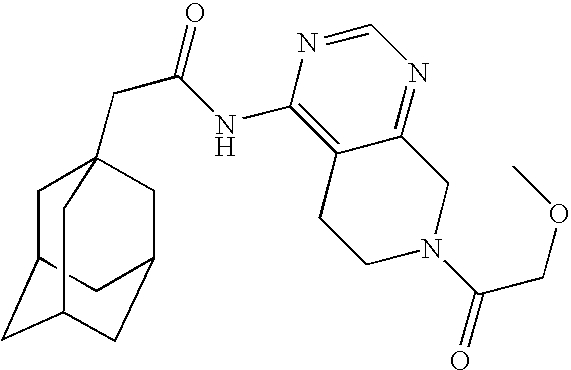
C1C2CC3CC(CC1(CC(=O)NC1=C4C(=NC=N1)CN(C(COC)=O)CC4)C3)C2
